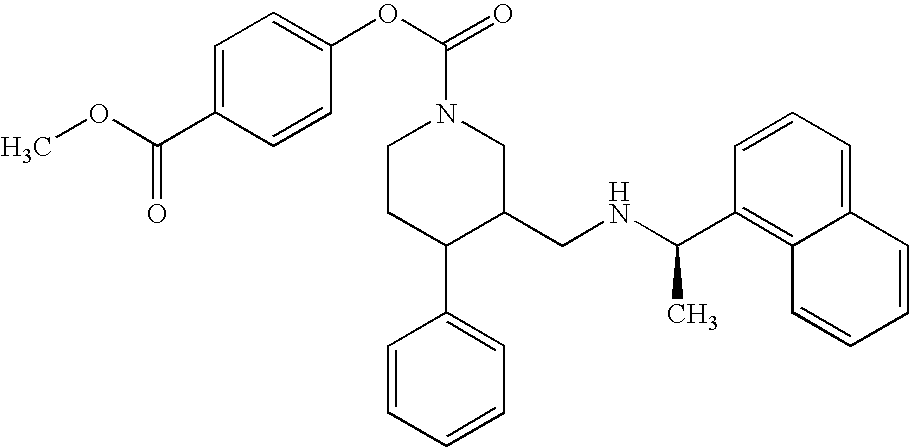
C1(C(NCC2CN(C(OC3=CC=C(C(OC)=O)C=C3)=O)CCC2C2=CC=CC=C2)C)=C2C(=CC=C1)C=CC=C2
